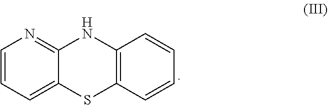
C1=CC=C2C(=N1)NC1=C(S2)C=CC=C1
